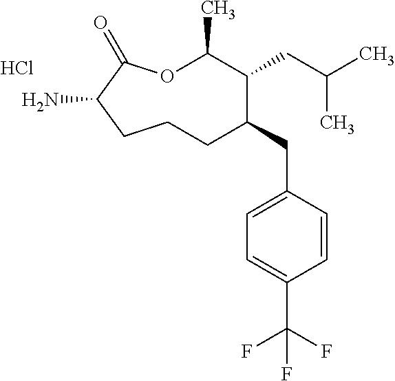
Cl.O1C(C)C(CC(C)C)C(CC2=CC=C(C(F)(F)F)C=C2)CCCC(N)C1=O
